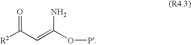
[R2]C(C=C(OP)N)=O
